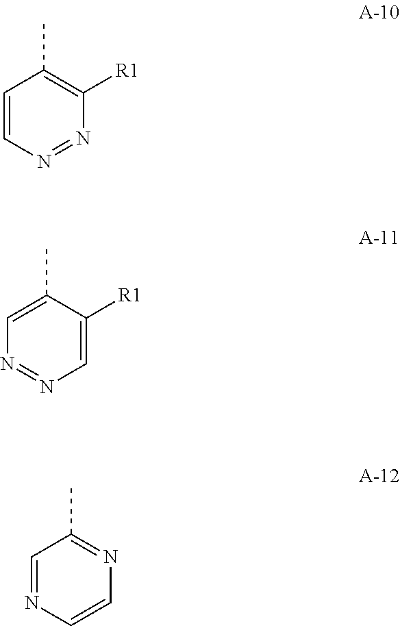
C1=CN=NC([R1])=C1C.C1=C(C)C([R1])=CN=N1.C1=NC=CN=C1C
